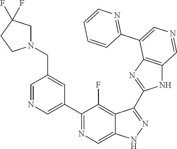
C1(C2=CN=CC(CN3CC(F)(F)CC3)=C2)=NC=C2C(=C1F)C(C1=NC3=C(N1)C=NC=C3C1=NC=CC=C1)=NN2
